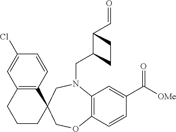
C1(Cl)=CC2=C(C=C1)C1(CCC2)CN(CC2C(C=O)CC2)C2=C(C=CC(C([OMe])=O)=C2)OC1
